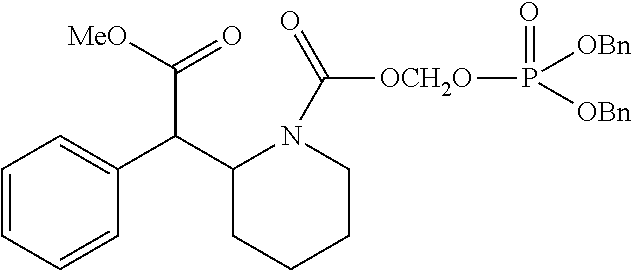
C1=CC=CC(C(C2CCCCN2C([OCH2O]P([OBn])([OBn])=O)=O)C([MeO])=O)=C1
